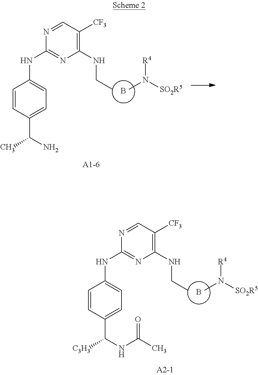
B.CN([SO2R5])[R4].C1=CC(C(N)C)=CC=C1NC1=NC(NCC)=C([CF3])C=N1.B.CN([SO2R5])[R4].C1=CC(C(NC(C)=O)[C3H3])=CC=C1NC1=NC(NCC)=C([CF3])C=N1
